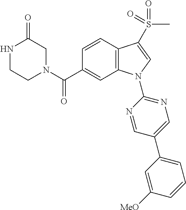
N1(C(C2=CC3=C(C=C2)C(S(=O)(C)=O)=CN3C2=NC=C(C3=CC=CC([MeO])=C3)C=N2)=O)CC(=O)NCC1
